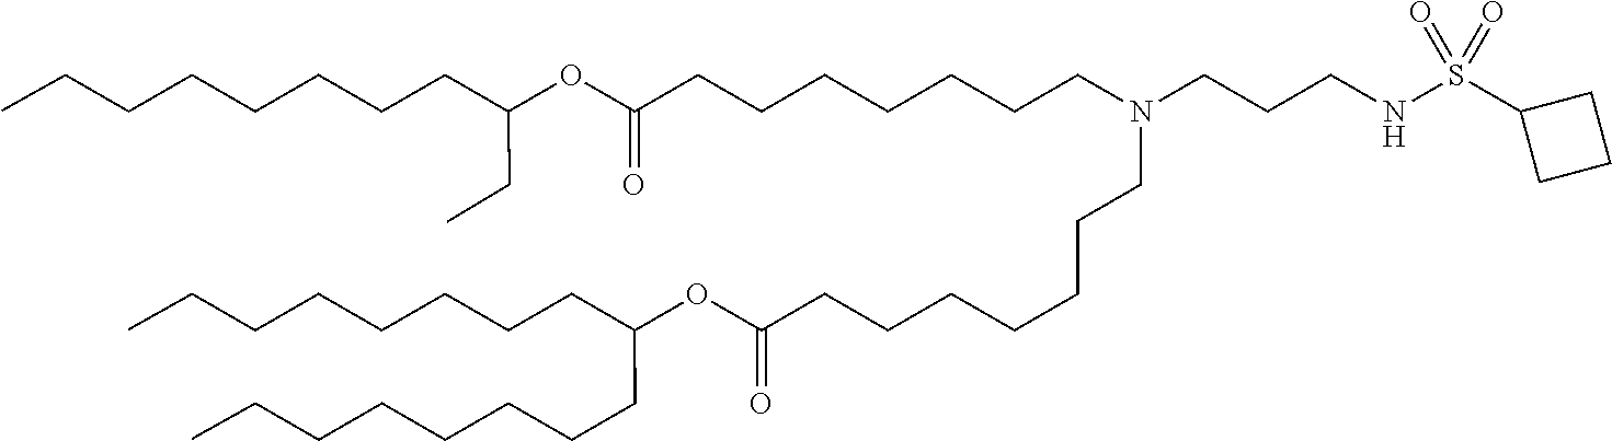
O(C(=O)CCCCCCCN(CCCCCCCC(OC(CCCCCCCC)CCCCCCCC)=O)CCCNS(C1CCC1)(=O)=O)C(CC)CCCCCCCC
